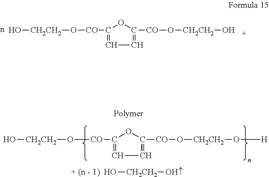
O([CO]C1=CC=C([CO]O[CH2CH2]O)O1)[CH2CH2]O.n.O([CO]C1=CC=C([CO]O[CH2CH2]O[H])O1)[CH2CH2]O.[OH][CH2CH2]O.[+ (n - 1)]
